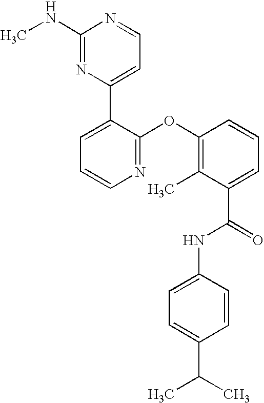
N1=C(OC2=C(C)C(C(=O)NC3=CC=C(C(C)C)C=C3)=CC=C2)C(C2=CC=NC(NC)=N2)=CC=C1
